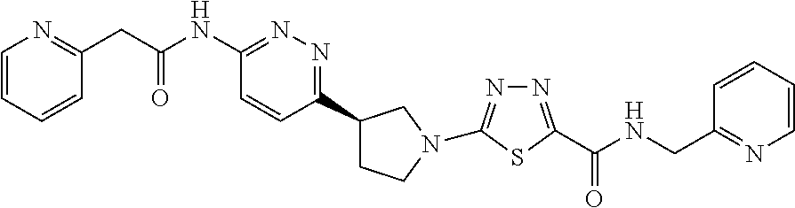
C1(CC(NC2=NN=C(C3CCN(C4=NN=C(C(NCC5=NC=CC=C5)=O)S4)C3)C=C2)=O)=NC=CC=C1
